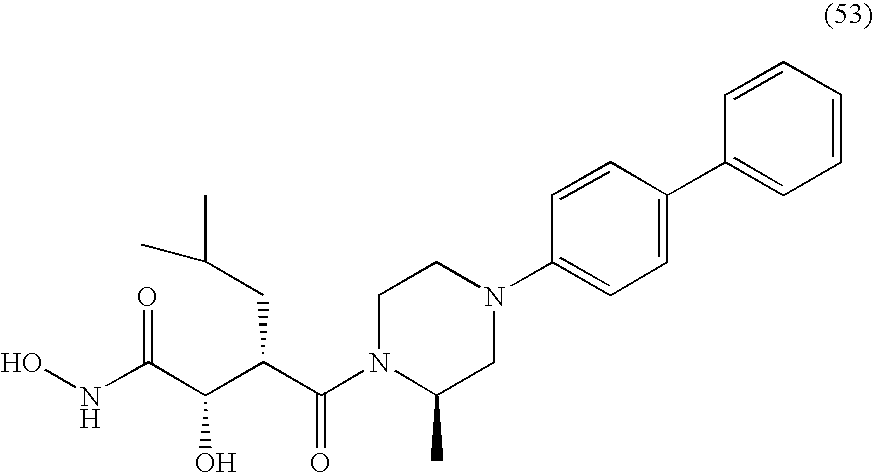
ONC(C(C(C(N1C(C)CN(C2=CC=C(C3=CC=CC=C3)C=C2)CC1)=O)CC(C)C)O)=O
